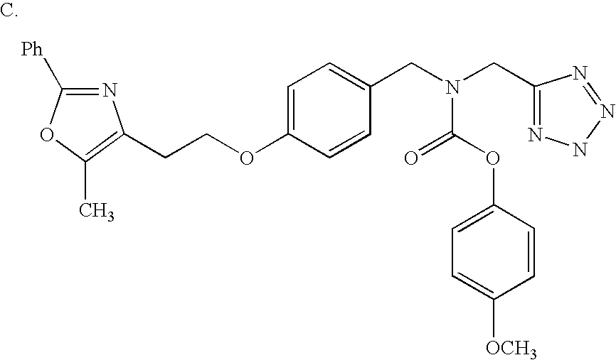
N1=C([Ph])OC(C)=C1CCOC1=CC=C(CN(CC2=NNN=N2)C(=O)OC2=CC=C([OCH3])C=C2)C=C1
